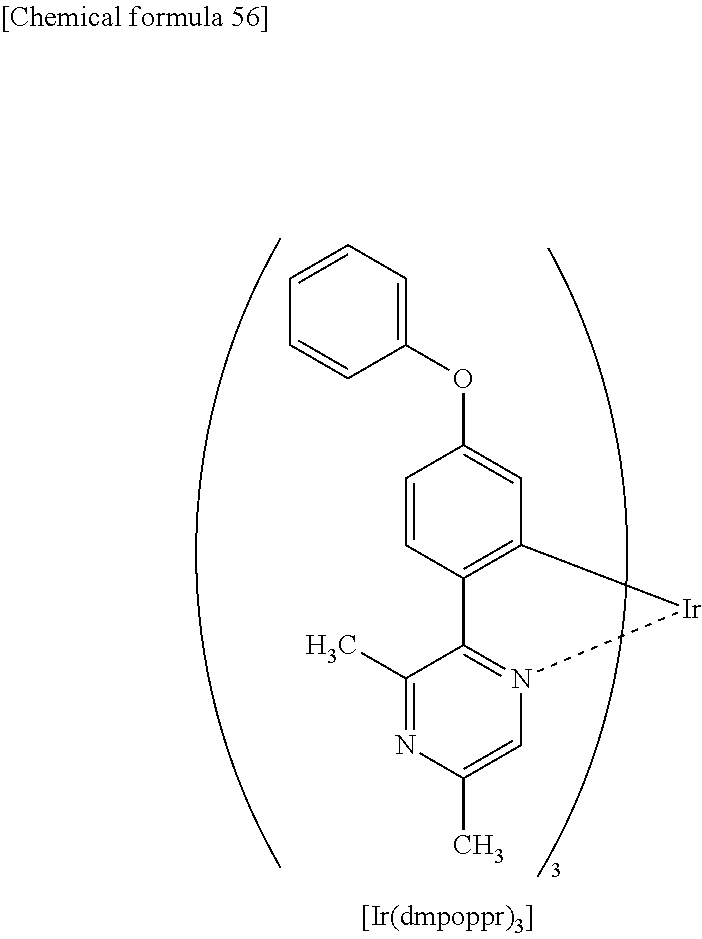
C12=C(C=CC(OC3=CC=CC=C3)=C1)C1=N(C=C(C)N=C1C)[Ir]2
